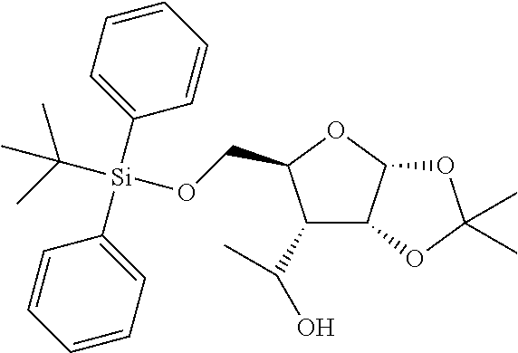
C1(C(O)C)C2C(OC1CO[Si](C(C)(C)C)(C1=CC=CC=C1)C1=CC=CC=C1)OC(C)(C)O2
